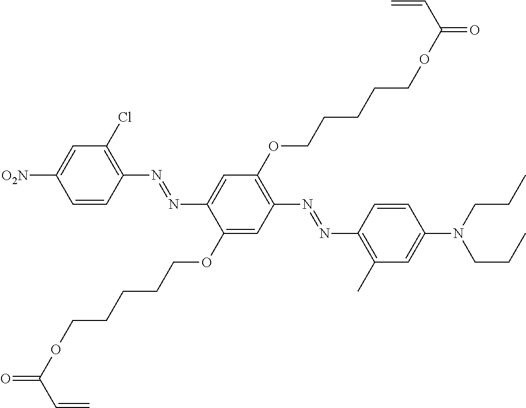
C1=CC(N=NC2=CC(OCCCCCOC(=O)C=C)=C(N=NC3=C(C)C=C(N(CCC)CCC)C=C3)C=C2OCCCCCOC(=O)C=C)=C(Cl)C=C1[O2N]
